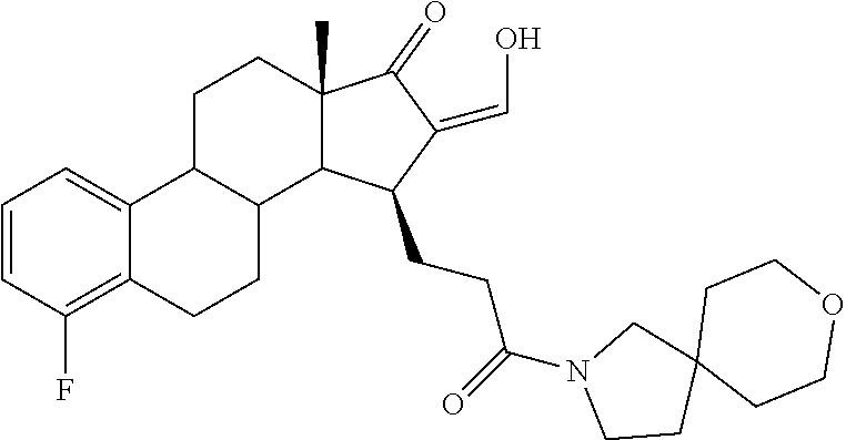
C1=CC(F)=C2C(=C1)C1C(CC2)C2C(C)(CC1)C(=O)C(=CO)C2CCC(=O)N1CCC2(C1)CCOCC2
